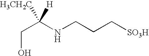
C(C(NCCC[SO3H])([H])[H3CH2C])O
